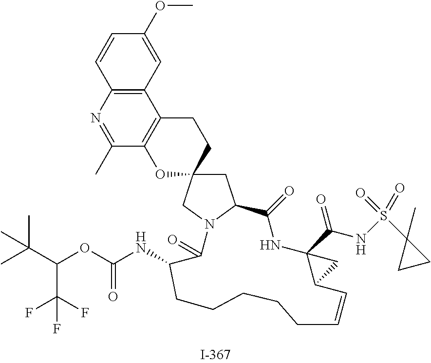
C1=CC2=C(C=C1OC)C1=C(C(C)=N2)OC2(CC1)CC1N(C2)C(=O)C(NC(=O)OC(C(C)(C)C)C(F)(F)F)CCCCCC=CC2C(C(NS(C3(C)CC3)(=O)=O)=O)(NC1=O)C2
